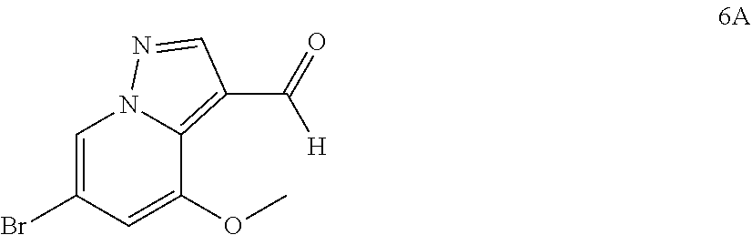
C1=C(Br)C=C(OC)C2=C(C(=O)[H])C=NN12
